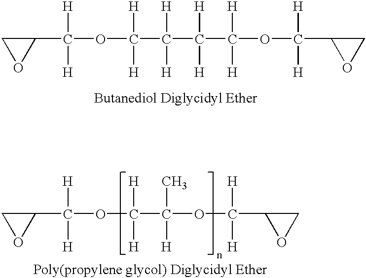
C(OC(C(C(C([H])([H])OC(C1OC1)([H])[H])([H])[H])([H])[H])([H])[H])(C1CO1)([H])[H].C(OC(C(OC(C1OC1)([H])[H])([H])C)([H])[H])(C1CO1)([H])[H]
